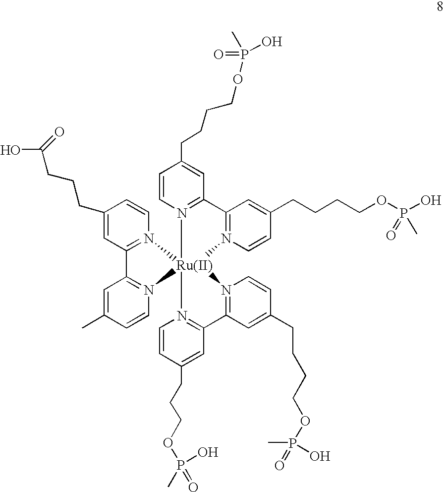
C1(CCCC(O)=O)=CC2=N(C=C1)[Ru]13(N4=C2C=C(C)C=C4)(N2=C(C=C(CCCCOP(O)(C)=O)C=C2)C2=N1C=CC(CCCCOP(O)(C)=O)=C2)N1=C(C=C(CCCCOP(=O)(O)C)C=C1)C1=N3C=CC(CCCOP(O)(=O)C)=C1
